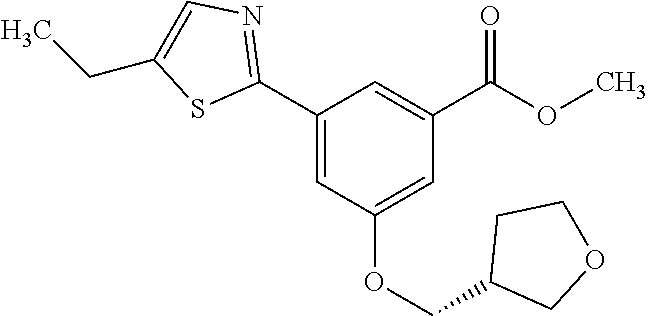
C1(C2=NC=C(CC)S2)=CC(OCC2COCC2)=CC(C(OC)=O)=C1
